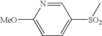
C1=NC([MeO])=CC=C1[SO2]C
